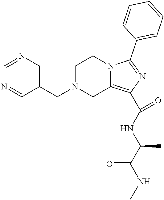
C1N(CC2=CN=CN=C2)CC2=C(C(NC(C(NC)=O)C)=O)N=C(C3=CC=CC=C3)N2C1
